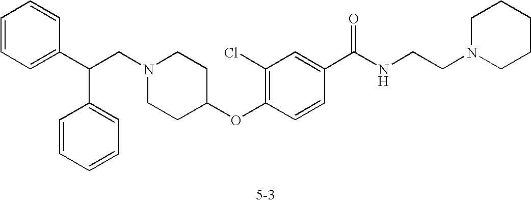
C1=CC=C(C(CN2CCC(OC3=C(Cl)C=C(C(NCCN4CCCCC4)=O)C=C3)CC2)C2=CC=CC=C2)C=C1
